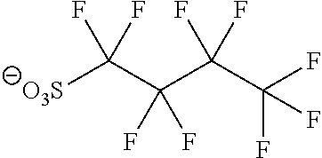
[O3S]C(C(C(C(F)(F)F)(F)F)(F)F)(F)F
